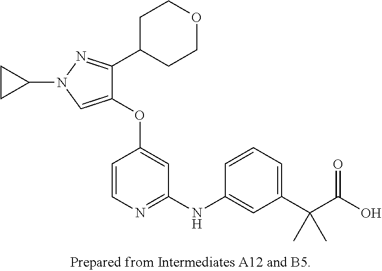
C1(OC2=CC(NC3=CC(C(C(O)=O)(C)C)=CC=C3)=NC=C2)=CN(C2CC2)N=C1C1CCOCC1
